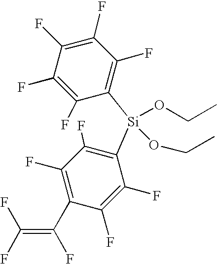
C1(F)=C(F)C([Si](C2=C(F)C(F)=C(C(=C(F)F)F)C(F)=C2F)(OCC)OCC)=C(F)C(F)=C1F
